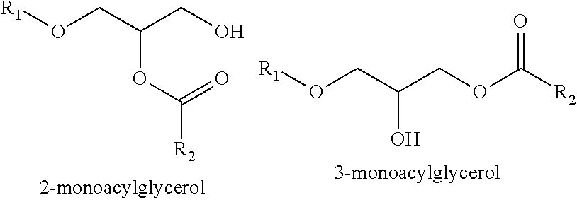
[R1]OCC(CO)OC([R2])=O.[R1]OCC(COC([R2])=O)O
